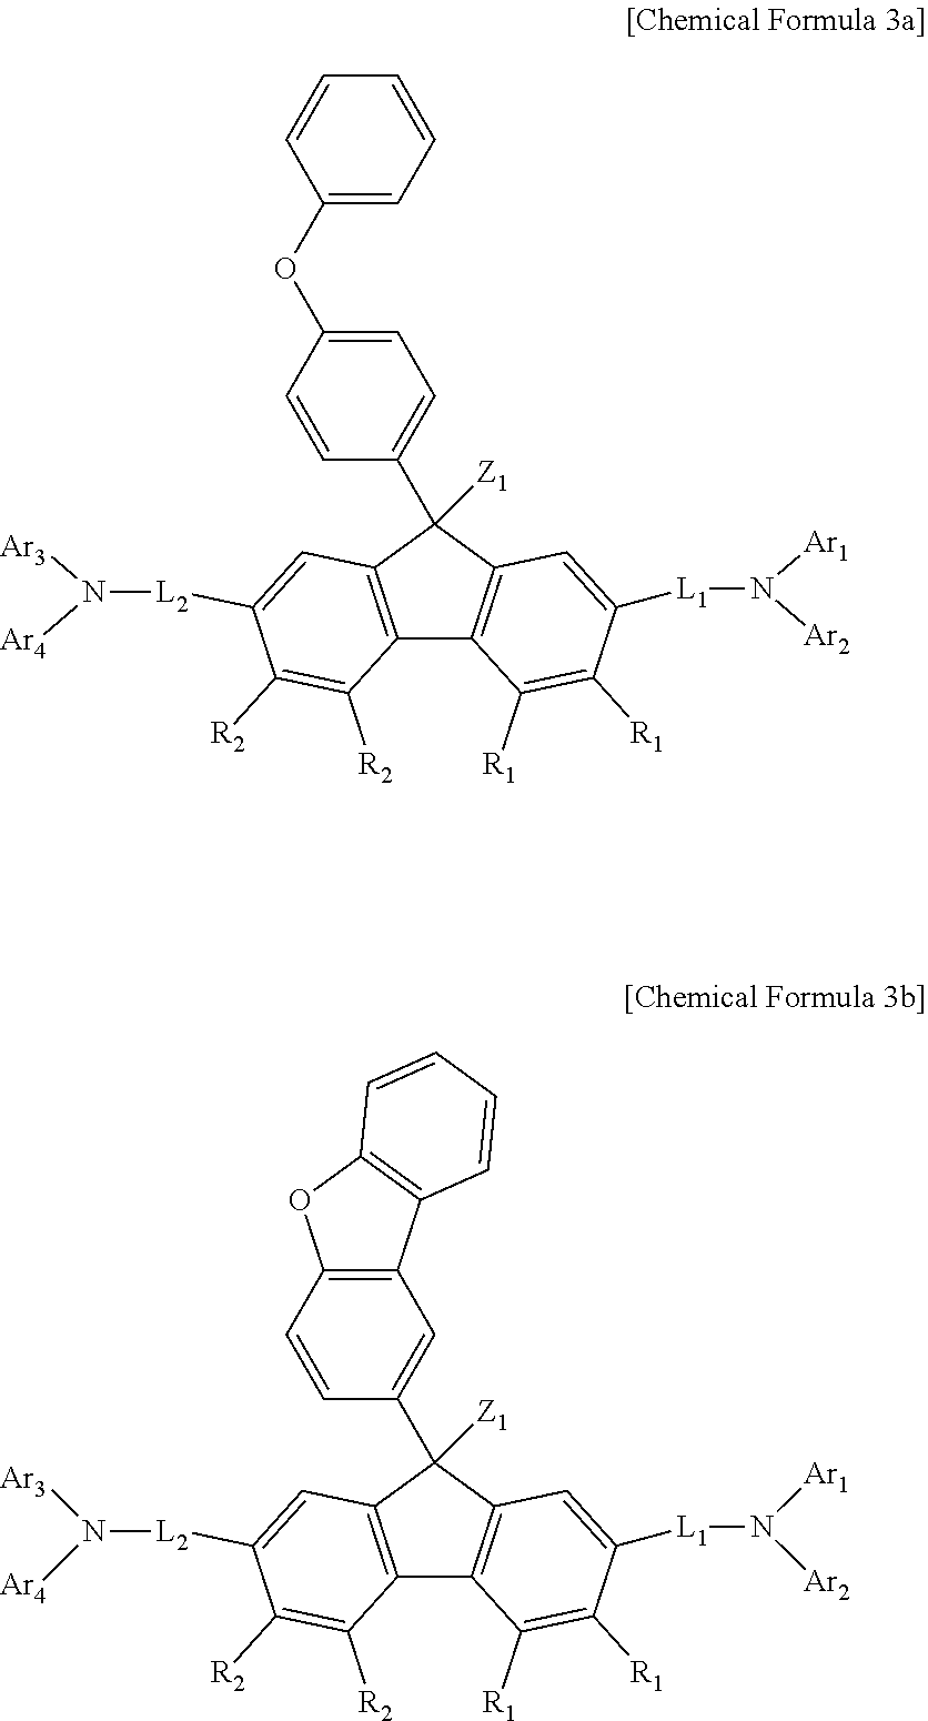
C1=CC(OC2=CC=C(C3([Z1])C4=C(C5=C3C=C([L2]N([Ar3])[Ar4])C([R2])=C5[R2])C([R1])=C([R1])C([L1]N([Ar1])[Ar2])=C4)C=C2)=CC=C1.C12=C(C=C(C3([Z1])C4=C(C5=C3C=C([L2]N([Ar3])[Ar4])C([R2])=C5[R2])C([R1])=C([R1])C([L1]N([Ar1])[Ar2])=C4)C=C1)C1=C(O2)C=CC=C1
